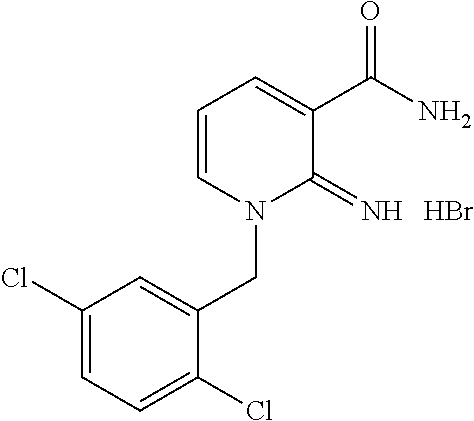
C1=CN(CC2=CC(Cl)=CC=C2Cl)C(=N)C(C(N)=O)=C1.Br
